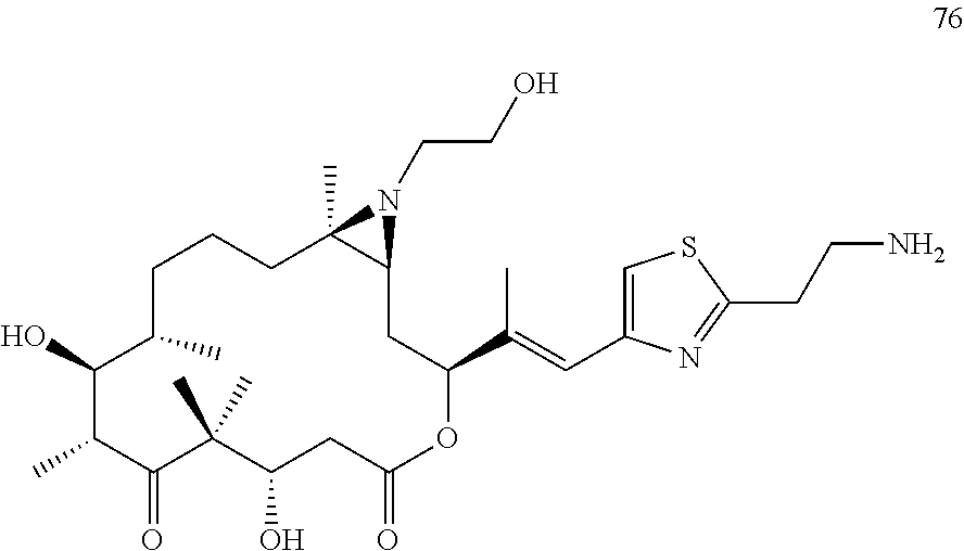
C1(O)C(C)C(=O)C(C)(C)C(O)CC(=O)OC(C(C)=CC2=CSC(CCN)=N2)CC2C(C)(CCCC1C)N2CCO
